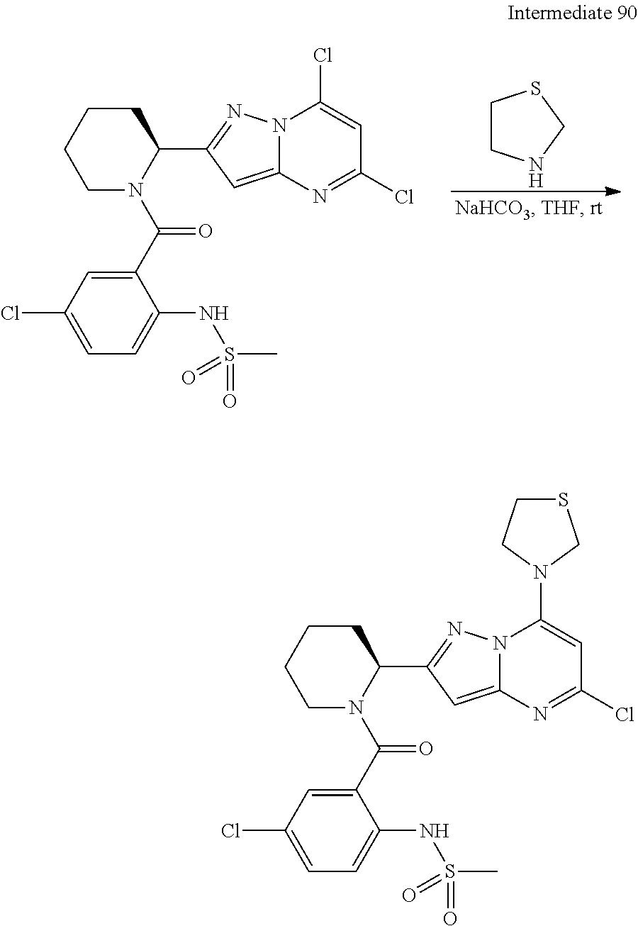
C1CNCS1.C1(C(N2CCCCC2C2=NN3C(=C2)N=C(Cl)C=C3Cl)=O)=CC(Cl)=CC=C1NS(C)(=O)=O.C1(C(N2CCCCC2C2=NN3C(=C2)N=C(Cl)C=C3N2CSCC2)=O)=CC(Cl)=CC=C1NS(C)(=O)=O
